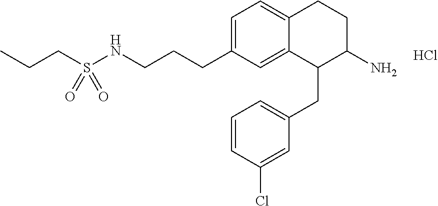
C1=C(CCCNS(CCC)(=O)=O)C=C2C(=C1)CCC(N)C2CC1=CC=CC(Cl)=C1.Cl
